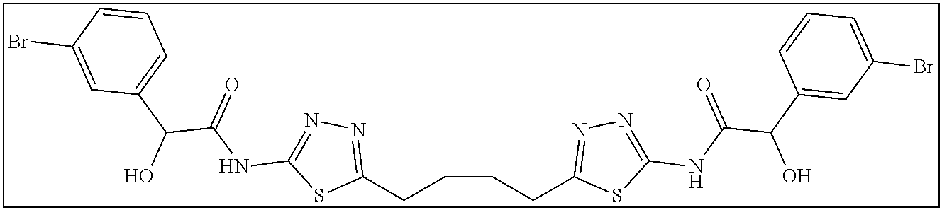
C1(CCCCC2=NN=C(NC(C(C3=CC(Br)=CC=C3)O)=O)S2)=NN=C(NC(C(O)C2=CC=CC(Br)=C2)=O)S1
